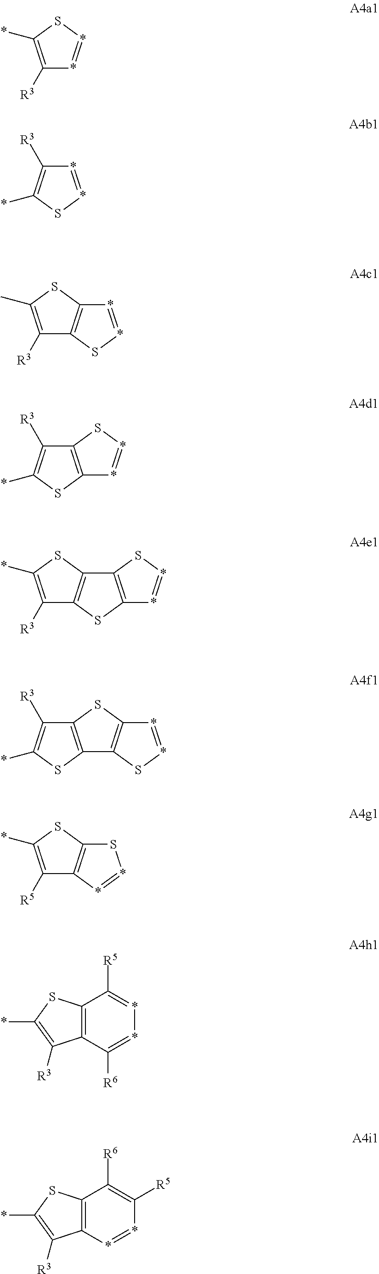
C1([R3])=C(*)S*=*1.C1([R3])=C(C)SC2=C1S*=*2.C1([R3])=C(*)SC2=C1SC1=C2S*=*1.C12=C(C([R6])=**=C1[R5])C([R3])=C(*)S2.C1([R3])=C(*)S*=*1.C1([R3])=C(*)SC2=C1S*=*2.C1([R3])=C(*)SC2=C1SC1=C2S*=*1.C1([R5])=C(*)SC2=C1*=*S2.C12=C(*=*C([R5])=C1[R6])C([R3])=C(*)S2
